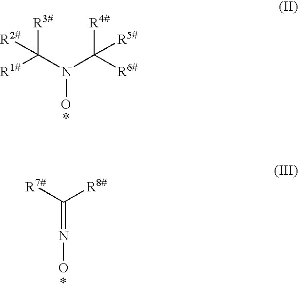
[R3#]C(N(C([R6#])([R4#])[R5#])O)([R1#])[R2#].*.[R7#]C([R8#])=NO.*
